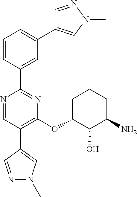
N1=CC(C2=CN(C)N=C2)=C(OC2C(O)C(N)CCC2)N=C1C1=CC(C2=CN(C)N=C2)=CC=C1
